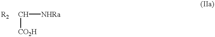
C([CO2H])[NHRa]
